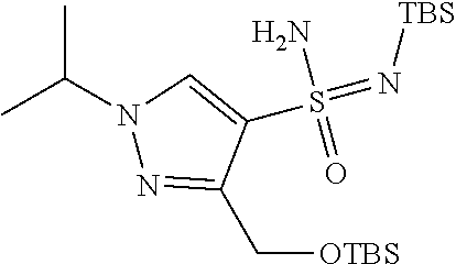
N1(C(C)C)N=C(C[OTBS])C(S(=N[TBS])(N)=O)=C1
